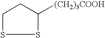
C1SSC([(CH2)3COOH])C1
